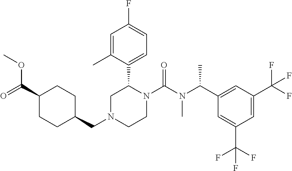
C(N1CCN(C(N(C(C2=CC(C(F)(F)F)=CC(C(F)(F)F)=C2)C)C)=O)C(C2=CC=C(F)C=C2C)C1)C1CCC(C(=O)OC)CC1
